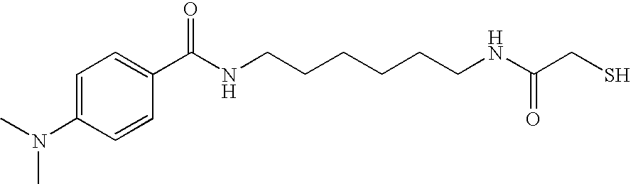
CN(C1=CC=C(C(NCCCCCCNC(CS)=O)=O)C=C1)C
